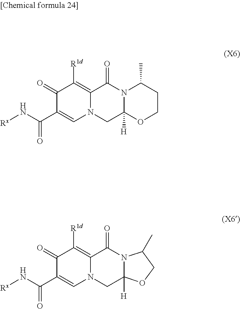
[Rx]NC(C1=CN2C(=C([R1d])C1=O)C(=O)N1C([H])(C2)OCCC1C)=O.[Rx]NC(C1=CN2C(=C([R1d])C1=O)C(=O)N1C([H])(C2)OCC1C)=O
